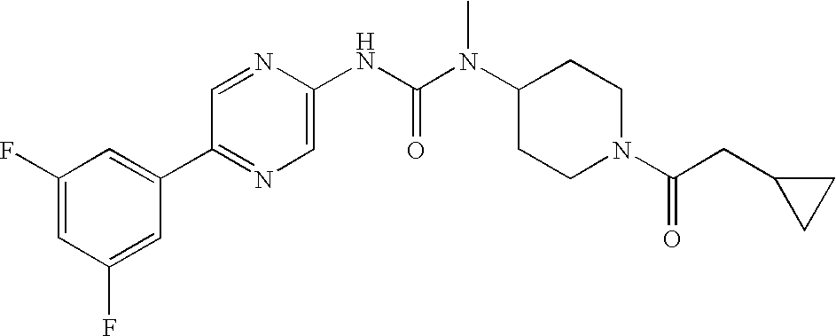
C1(F)=CC(F)=CC(C2=NC=C(NC(N(C3CCN(C(CC4CC4)=O)CC3)C)=O)N=C2)=C1
